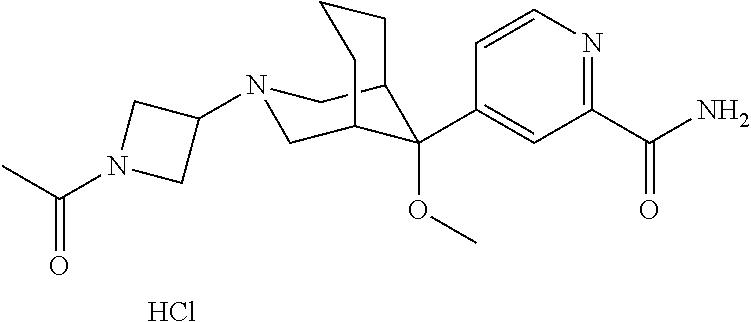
C1(C(N)=O)=NC=CC(C2(OC)C3CN(C4CN(C(C)=O)C4)CC2CCC3)=C1.Cl
